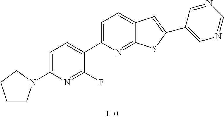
C1=C(N2CCCC2)N=C(F)C(C2=CC=C3C(=N2)SC(C2=CN=CN=C2)=C3)=C1
